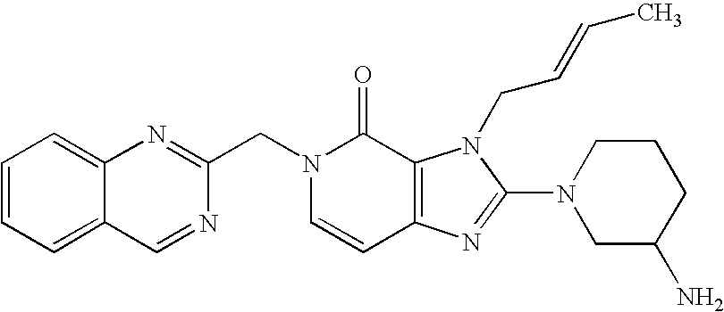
C1=NC(CN2C=CC3=C(C2=O)N(CC=CC)C(N2CC(N)CCC2)=N3)=NC2=CC=CC=C12
